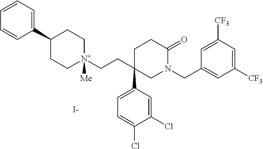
C1(C2CC[N+](CCC3(C4=CC=C(Cl)C(Cl)=C4)CN(CC4=CC([CF3])=CC([CF3])=C4)C(=O)CC3)([Me])CC2)=CC=CC=C1.[I-]
